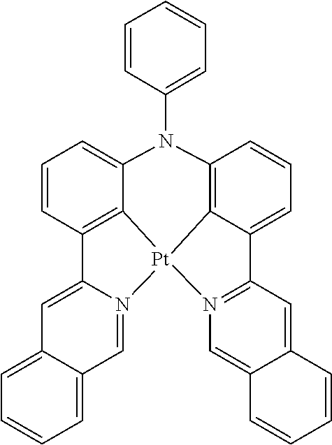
C12=C3C(=CC=C1)C1=N([Pt]34C3=C(C=CC=C3N2C2=CC=CC=C2)C2=CC3=CC=CC=C3C=N24)C=C2C(=C1)C=CC=C2
